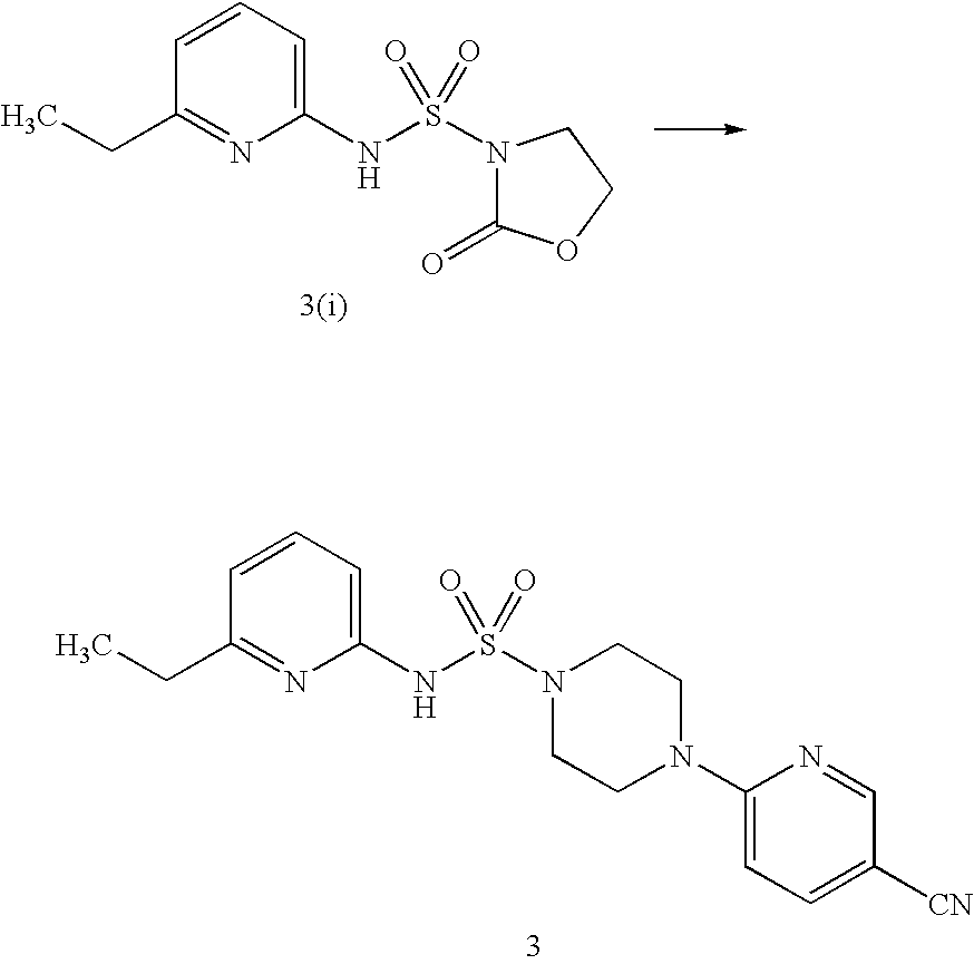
C1(NS(N2CCN(C3=CC=C([CN])C=N3)CC2)(=O)=O)=CC=CC(CC)=N1.C1(NS(N2C(=O)OCC2)(=O)=O)=CC=CC(CC)=N1
